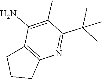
C12=C(N=C(C(C)(C)C)C(C)=C1N)CCC2
